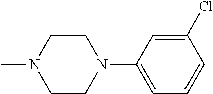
C1(Cl)=CC(N2CCN(C)CC2)=CC=C1
